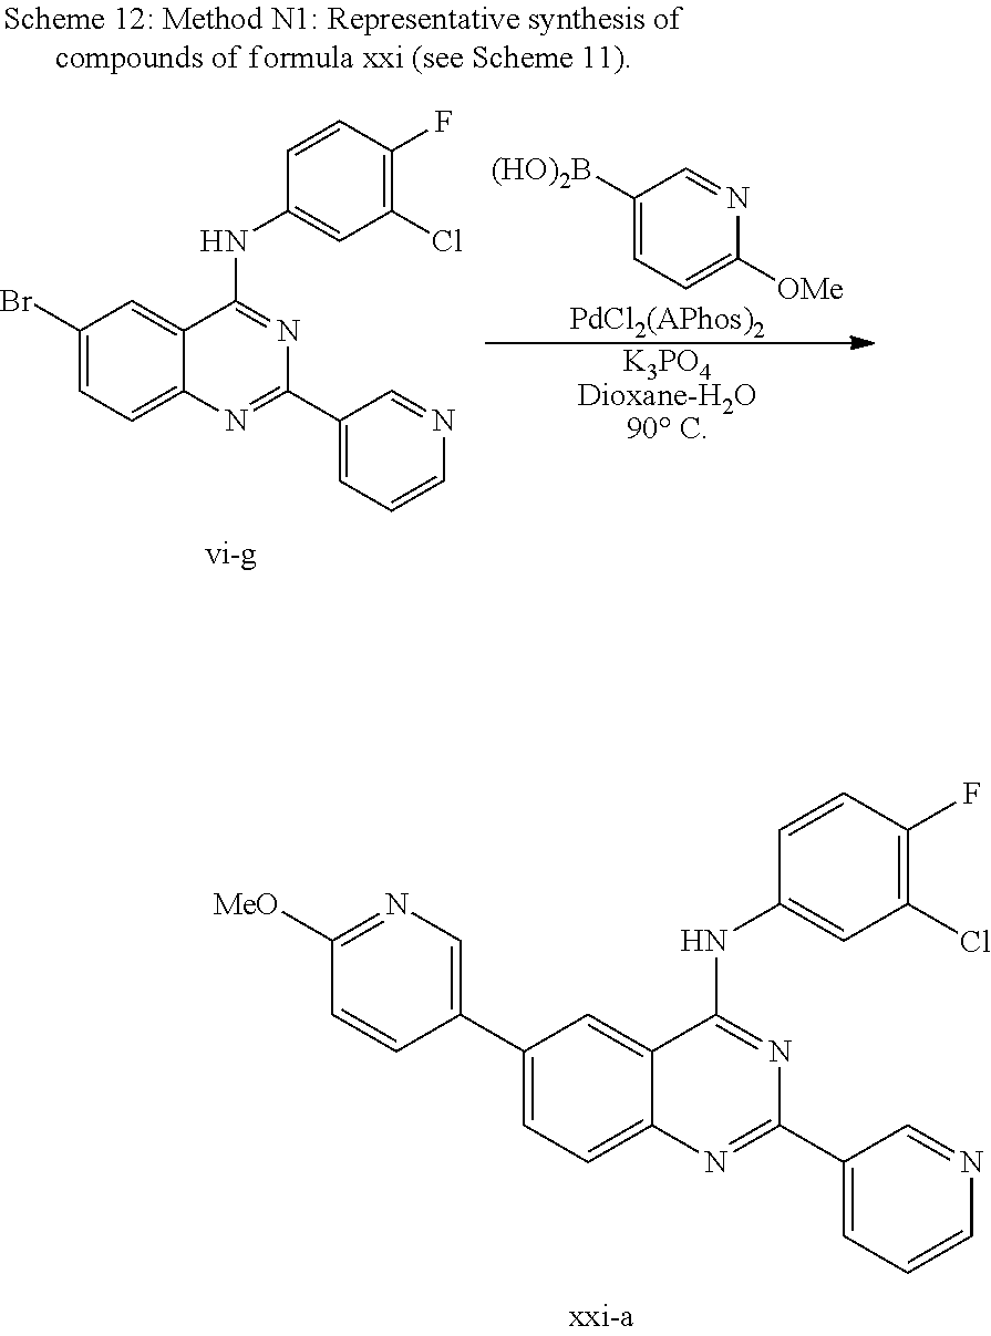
[K3PO4Dioxane-H2O90 C].[PdCl2(APhos)2].C1([(HO)2B])=CC=C([OMe])N=C1.C1(Br)=CC=C2C(=C1)C(NC1=CC(Cl)=C(F)C=C1)=NC(C1=CC=CN=C1)=N2.C1=C2C(=CC(C3=CN=C([MeO])C=C3)=C1)C(NC1=CC(Cl)=C(F)C=C1)=NC(C1=CC=CN=C1)=N2
